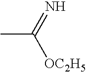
CC(=N)[OC2H5]
